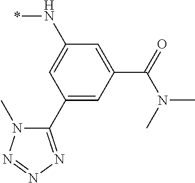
C1(C2=NN=NN2C)=CC(C(=O)N(C)C)=CC(N*)=C1
